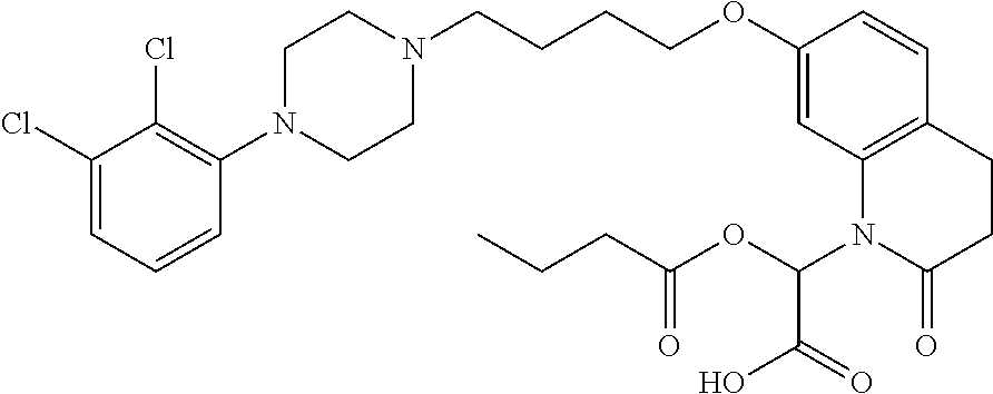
C1(Cl)=CC=CC(N2CCN(CCCCOC3=CC4=C(C=C3)CCC(=O)N4C(OC(=O)CCC)C(O)=O)CC2)=C1Cl
